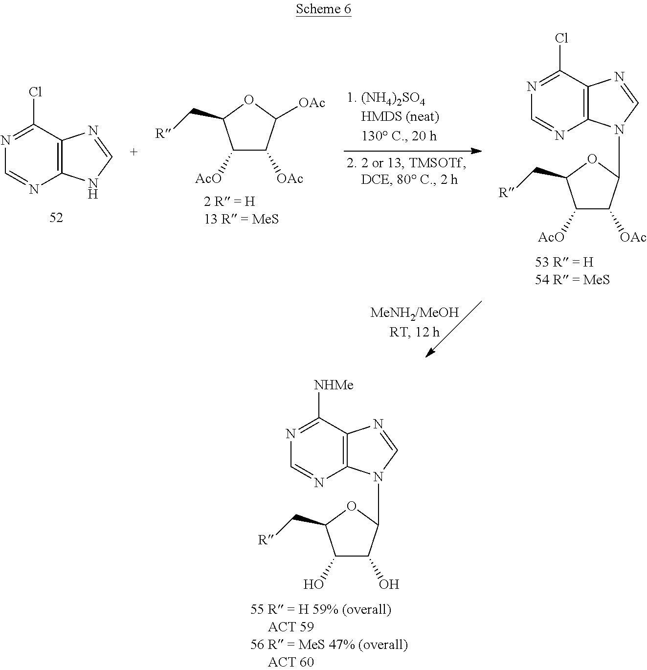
C1([NHMe])=NC=NC2=C1N=CN2C1C(O)C(O)C(C[R])O1.C1(Cl)=NC=NC2=C1N=CN2.C1([AcO])C([OAc])C([OAc])OC1C[R].C1(Cl)=NC=NC2=C1N=CN2C1C([OAc])C([AcO])C(C[R])O1
